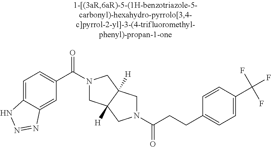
C1=C2C(=CC(C(=O)N3CC4([H])C([H])(C3)CN(C(=O)CCC3=CC=C(C(F)(F)F)C=C3)C4)=C1)N=NN2
